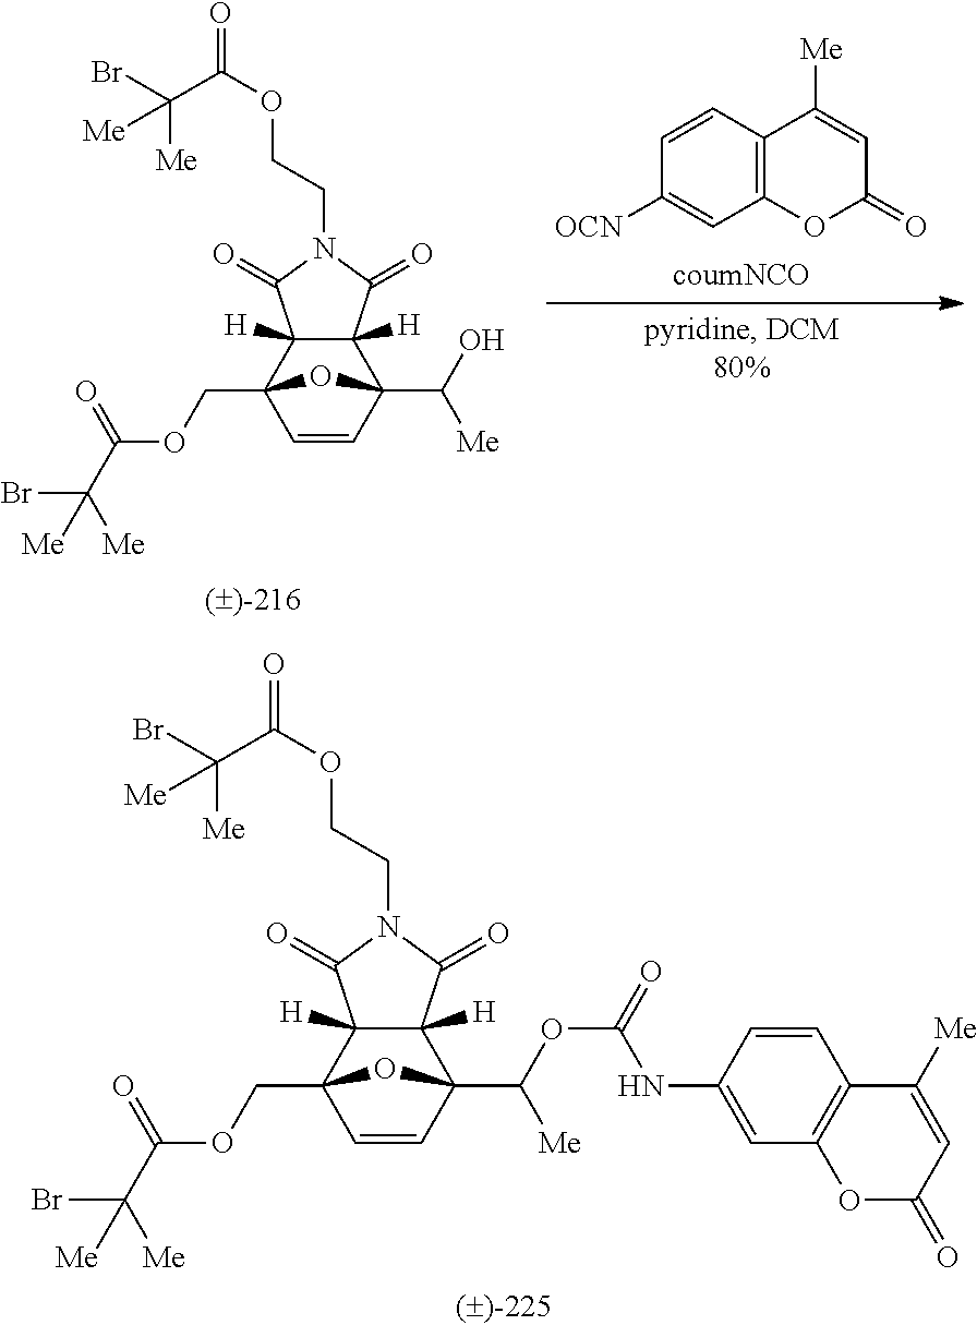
C12(C(OC(NC3=CC4=C(C=C3)C([Me])=CC(=O)O4)=O)[Me])C3([H])C([H])(C(COC(C([Me])(Br)[Me])=O)(C=C1)O2)C(=O)N(CCOC(=O)C(Br)([Me])[Me])C3=O.C1=CC2=C(C=C1[OCN])OC(=O)C=C2[Me].C12(C(O)[Me])C3([H])C([H])(C(COC(C([Me])(Br)[Me])=O)(C=C1)O2)C(=O)N(CCOC(=O)C(Br)([Me])[Me])C3=O
